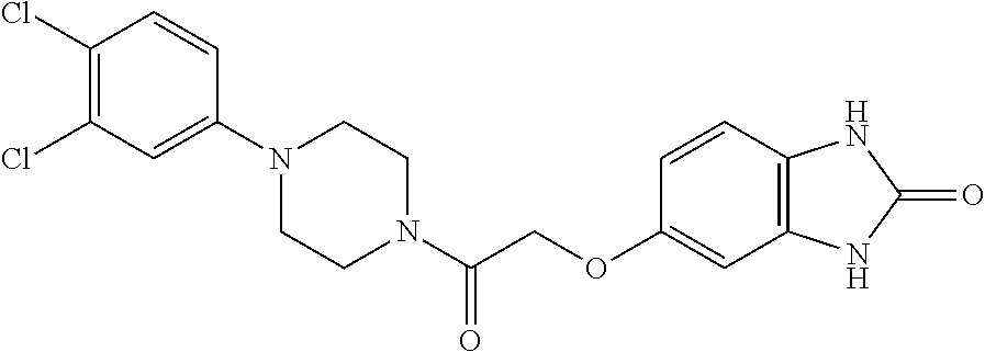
N1(C(COC2=CC3=C(C=C2)NC(=O)N3)=O)CCN(C2=CC(Cl)=C(Cl)C=C2)CC1
